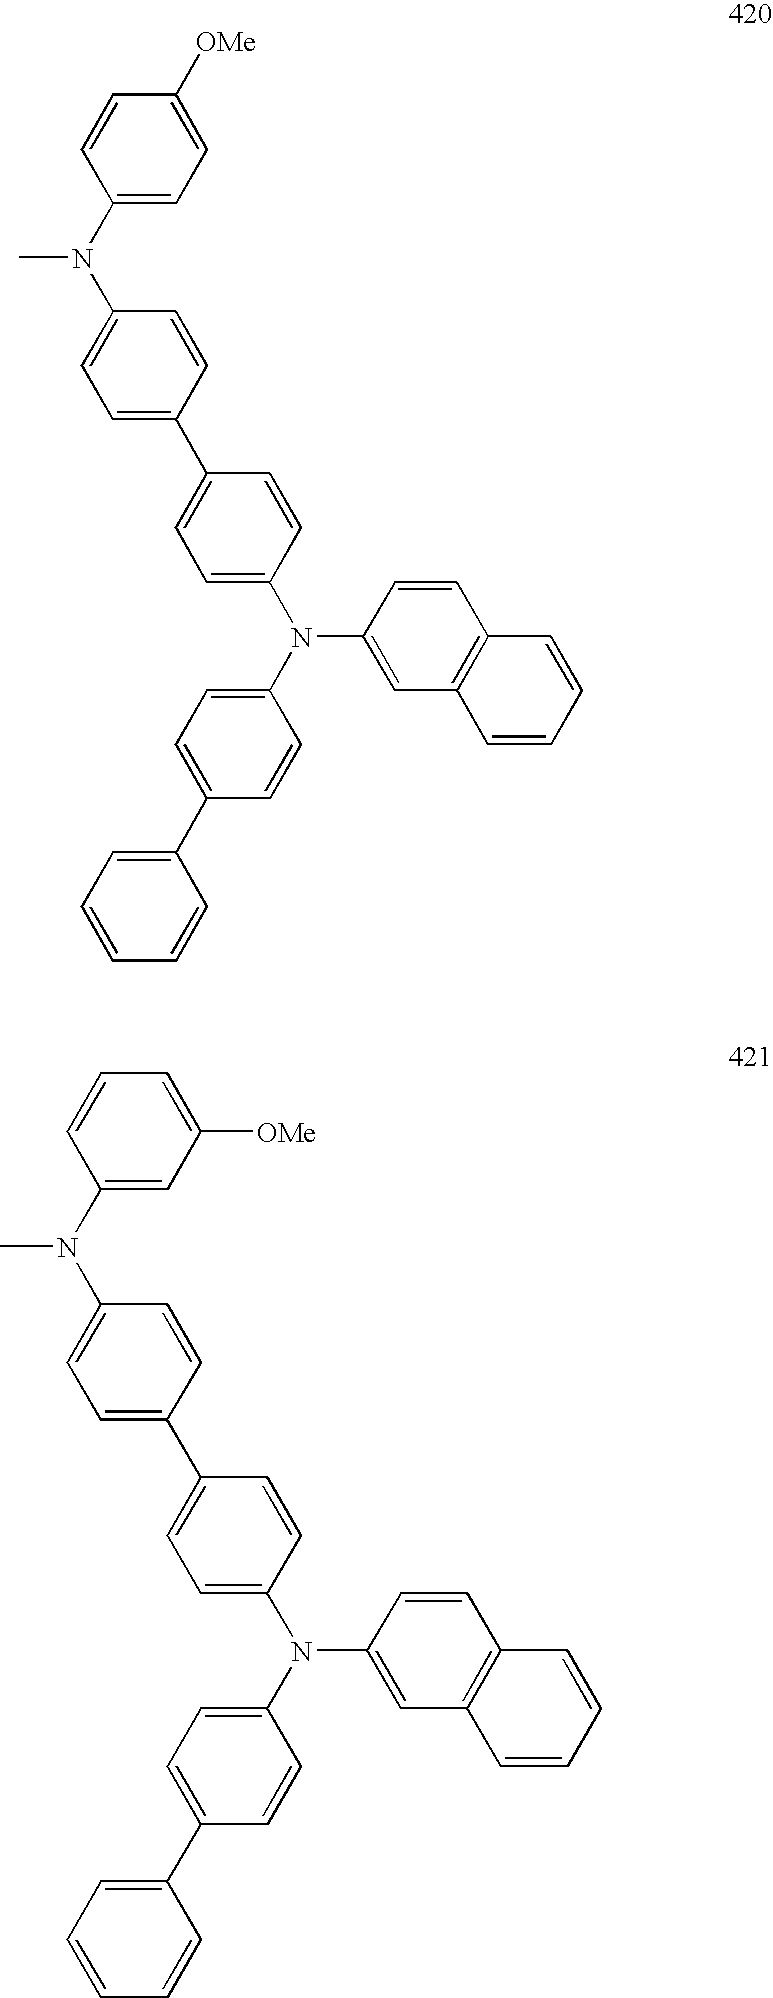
C1(C2=CC=CC=C2)=CC=C(N(C2=CC=C(C3=CC=C(N(C4=CC=C([OMe])C=C4)C)C=C3)C=C2)C2=CC3=C(C=C2)C=CC=C3)C=C1.C1(C2=CC=CC=C2)=CC=C(N(C2=CC=C(C3=CC=C(N(C4=CC([OMe])=CC=C4)C)C=C3)C=C2)C2=CC3=C(C=C2)C=CC=C3)C=C1
